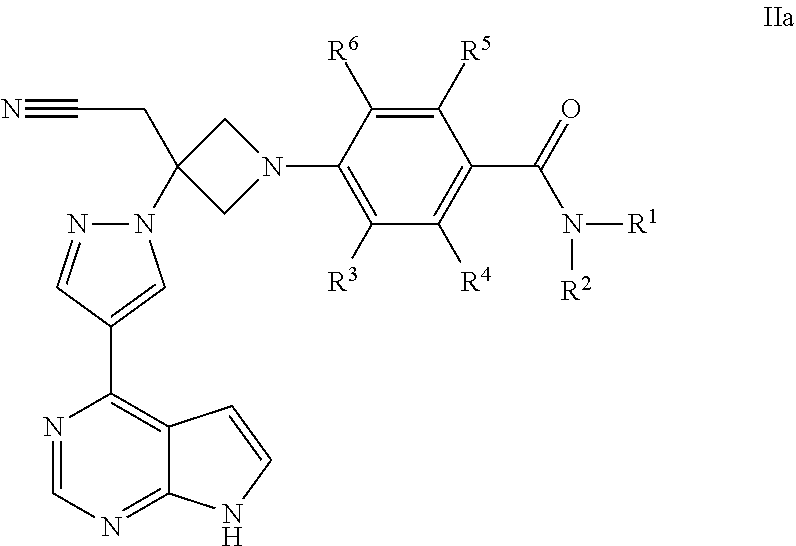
N1=CN=C2C(=C1C1=CN(C3(CC#N)CN(C4=C([R3])C([R4])=C(C(=O)N([R2])[R1])C([R5])=C4[R6])C3)N=C1)C=CN2
